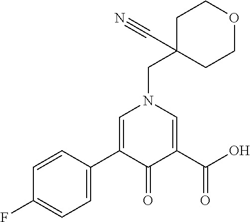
C1=CC(C2=CN(CC3(C#N)CCOCC3)C=C(C(O)=O)C2=O)=CC=C1F
